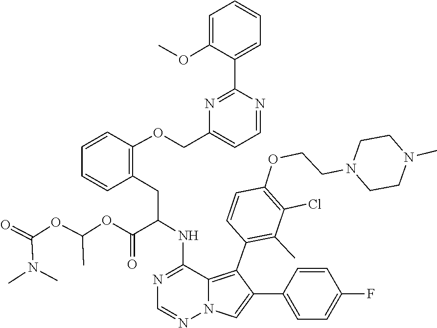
C1=NN2C=C(C3=CC=C(F)C=C3)C(C3=C(C)C(Cl)=C(OCCN4CCN(C)CC4)C=C3)=C2C(NC(CC2=C(OCC3=CC=NC(C4=CC=CC=C4OC)=N3)C=CC=C2)C(OC(OC(=O)N(C)C)C)=O)=N1
